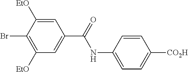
C1=C(NC(=O)C2=CC([EtO])=C(Br)C([EtO])=C2)C=CC([CO2H])=C1
